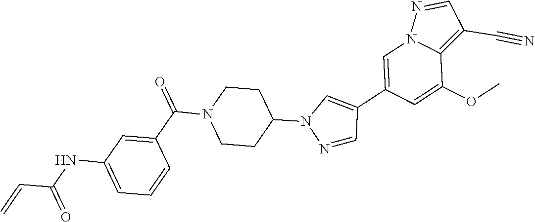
C1=C(C2=CN(C3CCN(C(C4=CC(NC(C=C)=O)=CC=C4)=O)CC3)N=C2)C=C(OC)C2=C(C#N)C=NN12
